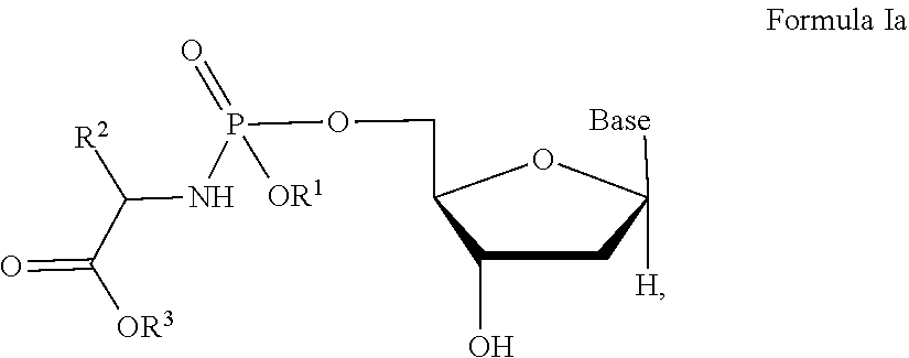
C1C(O)C(COP([OR1])(=O)NC(C([OR3])=O)[R2])OC1([Base])[H]
